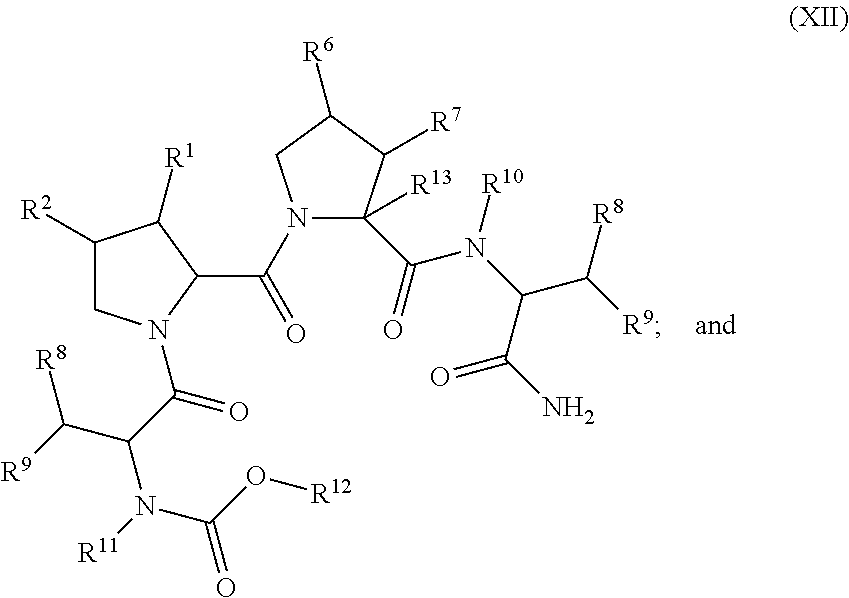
C1([R2])CN(C(C(N(C(=O)O[R12])[R11])C([R9])[R8])=O)C(C(=O)N2C([R13])(C(N([R10])C(C([R9])[R8])C(N)=O)=O)C([R7])C([R6])C2)C1[R1]
